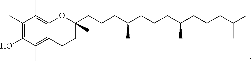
C1(C)=C(O)C(C)=C2C(=C1C)OC(C)(CCCC(CCCC(CCCC(C)C)C)C)CC2
